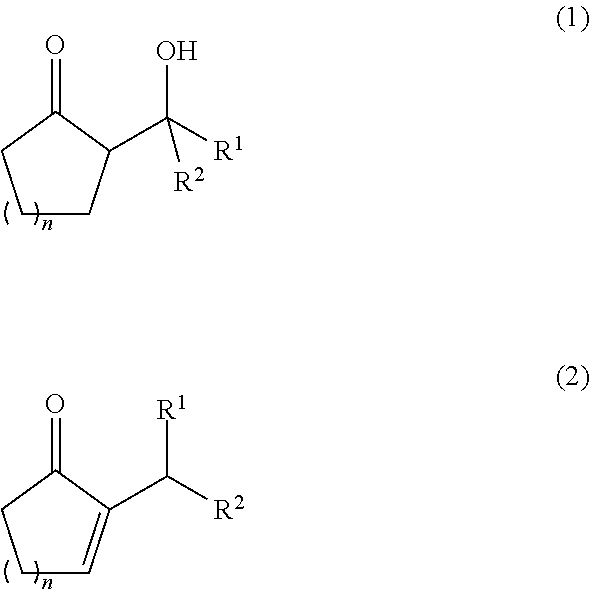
C1CC(C([R1])(O)[R2])C(=O)C1.C1C=C(C([R2])[R1])C(=O)C1
